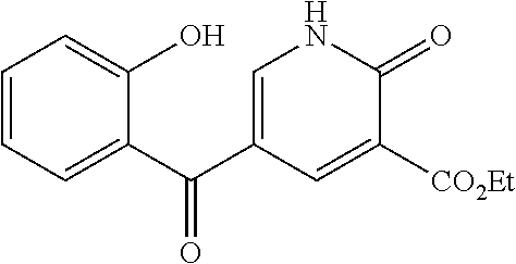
C1=C(O)C(C(C2=CNC(=O)C([CO2Et])=C2)=O)=CC=C1
